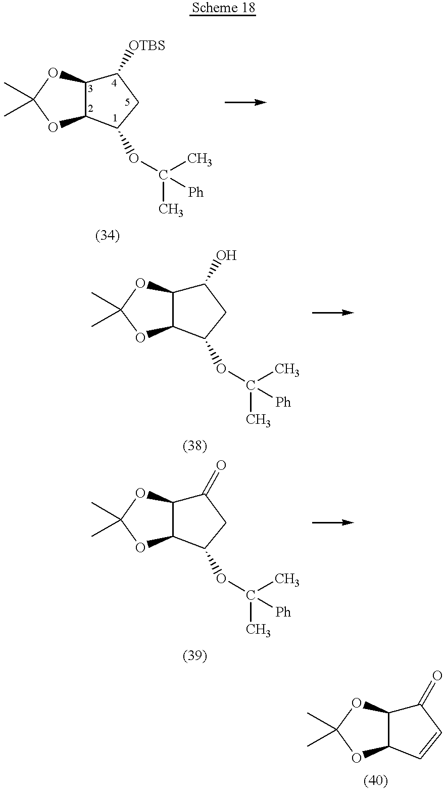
C1([OTBS])C2C(C(OC(C)([Ph])C)C1)OC(C)(C)O2.C1(O)C2C(C(OC(C)([Ph])C)C1)OC(C)(C)O2.C1(=O)C2C(C(OC(C)([Ph])C)C1)OC(C)(C)O2.C1(=O)C2C(C=C1)OC(C)(C)O2
